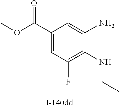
C1(C(OC)=O)=CC(F)=C(NCC)C(N)=C1
